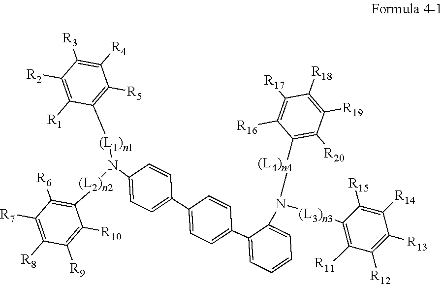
C1=C(N([(L1)n1]C2=C([R5])C([R4])=C([R3])C([R2])=C2[R1])[(L2)n2]C2=C([R6])C([R7])=C([R8])C([R9])=C2[R10])C=CC(C2=CC=C(C3=CC=CC=C3N([(L3)n3]C3=C([R11])C([R12])=C([R13])C([R14])=C3[R15])[(L4)n4]C3=C([R20])C([R19])=C([R18])C([R17])=C3[R16])C=C2)=C1
